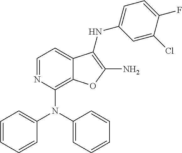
N1=CC=C2C(=C1N(C1=CC=CC=C1)C1=CC=CC=C1)OC(N)=C2NC1=CC=C(F)C(Cl)=C1
